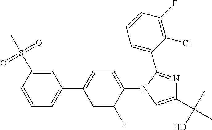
C1=CC(S(=O)(=O)C)=CC(C2=CC=C(N3C=C(C(C)(O)C)N=C3C3=CC=CC(F)=C3Cl)C(F)=C2)=C1
